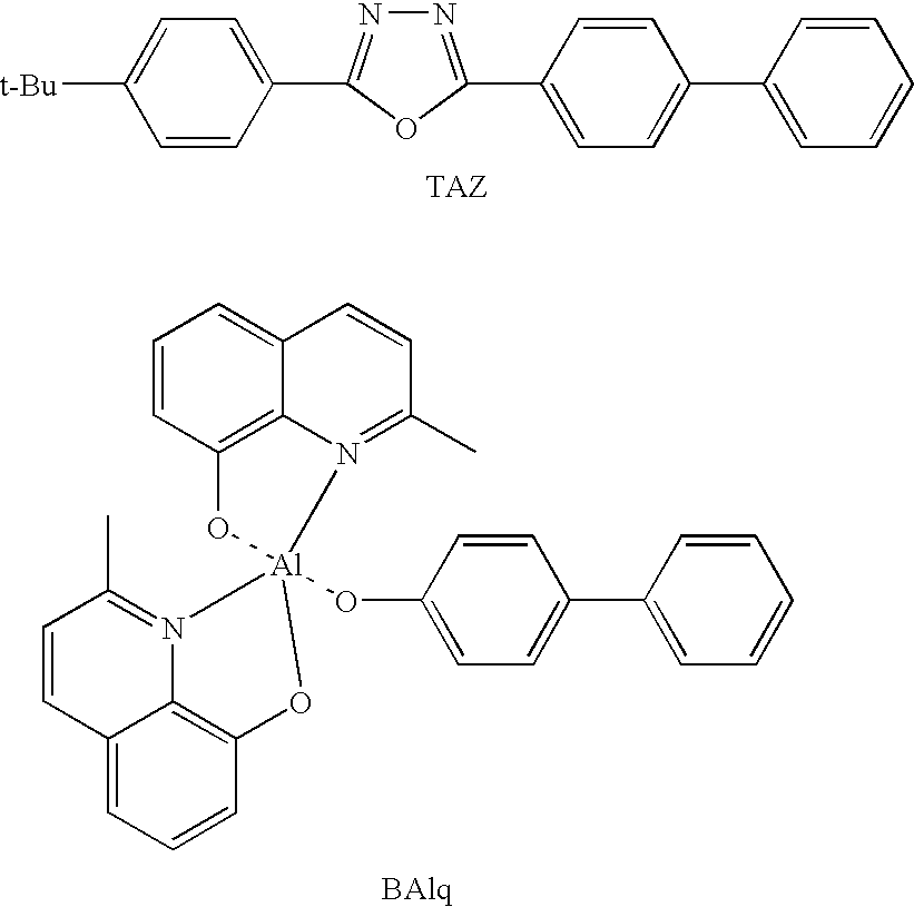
C1=CC(C2=NN=C(C3=CC=C(C4=CC=CC=C4)C=C3)O2)=CC=C1[t-Bu].C1=CC2=C3C(=C1)C=CC(C)=N3[Al]1(OC3=CC=C(C4=CC=CC=C4)C=C3)(N3=C(C)C=CC4=CC=CC(=C43)O1)O2
